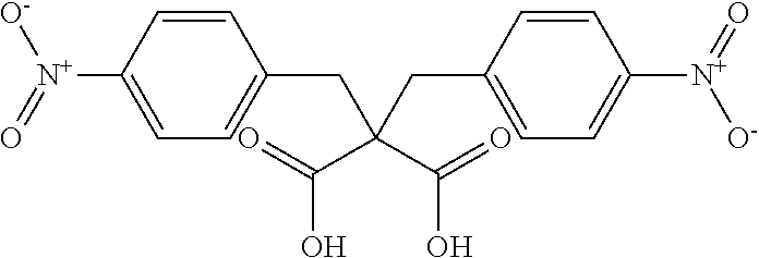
C1=CC([N+](=O)[O-])=CC=C1CC(CC1=CC=C([N+]([O-])=O)C=C1)(C(O)=O)C(O)=O
